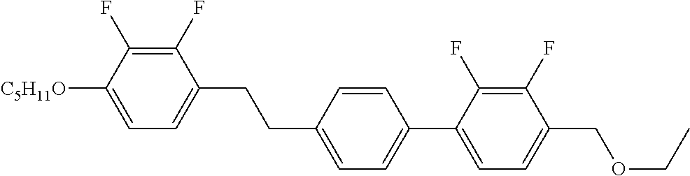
C1(F)=C(F)C([C5H11O])=CC=C1CCC1=CC=C(C2=CC=C(COCC)C(F)=C2F)C=C1
